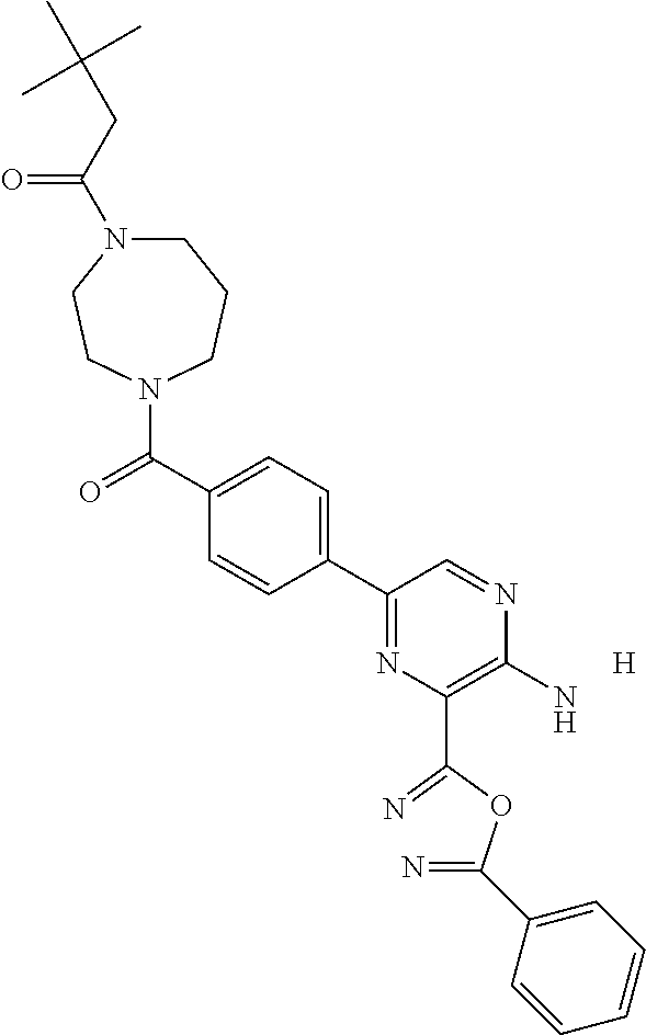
C1N(C(CC(C)(C)C)=O)CCN(C(C2=CC=C(C3=NC(C(=N)OC(=N)C4=CC=CC=C4)=C(N)N=C3)C=C2)=O)CC1.[H]
